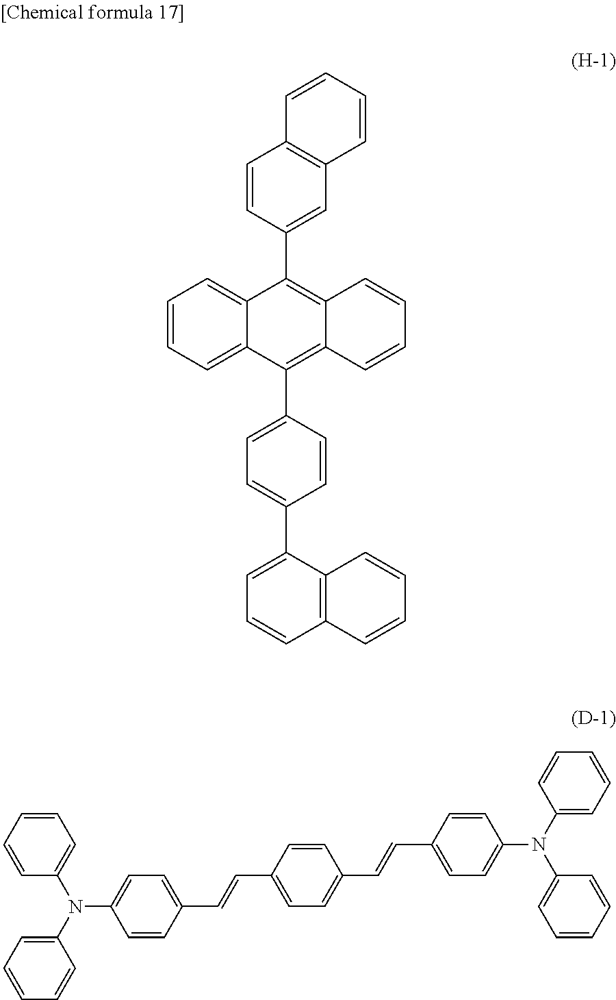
C1=CC(C2=C3C(=C(C4=CC=C(C5=CC=CC6=C5C=CC=C6)C=C4)C4=CC=CC=C24)C=CC=C3)=CC2=C1C=CC=C2.C1=CC=CC(N(C2=CC=CC=C2)C2=CC=C(C=CC3=CC=C(C=CC4=CC=C(N(C5=CC=CC=C5)C5=CC=CC=C5)C=C4)C=C3)C=C2)=C1
